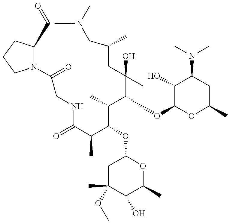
N12C(CCC1)C(=O)N(C)CC(C)CC(C)(O)C(OC1OC(C)CC(N(C)C)C1O)C(C)C(OC1CC(C)(OC)C(O)C(C)O1)C(C)C(=O)NCC2=O
